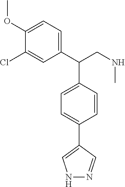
C1(OC)=CC=C(C(CNC)C2=CC=C(C3=CNN=C3)C=C2)C=C1Cl
